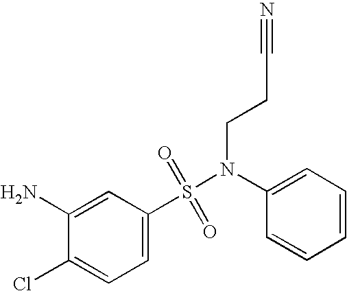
C1=C(S(=O)(=O)N(C2=CC=CC=C2)CCC#N)C=C(N)C(Cl)=C1
